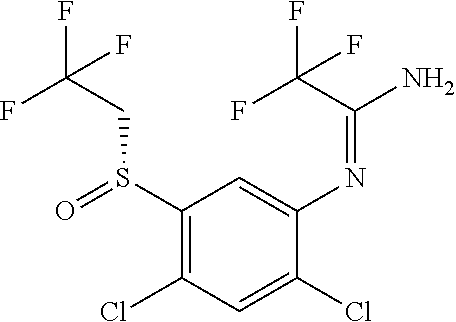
C1(S(=O)CC(F)(F)F)=C(Cl)C=C(Cl)C(N=C(N)C(F)(F)F)=C1
